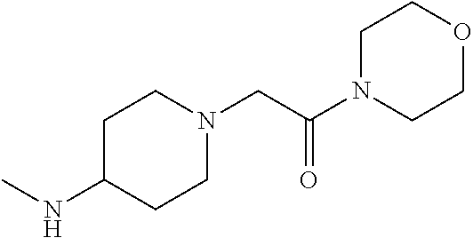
C1C(NC)CCN(CC(=O)N2CCOCC2)C1
